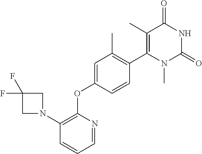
C1=NC(OC2=CC(C)=C(C3=C(C)C(=O)NC(=O)N3C)C=C2)=C(N2CC(F)(F)C2)C=C1
